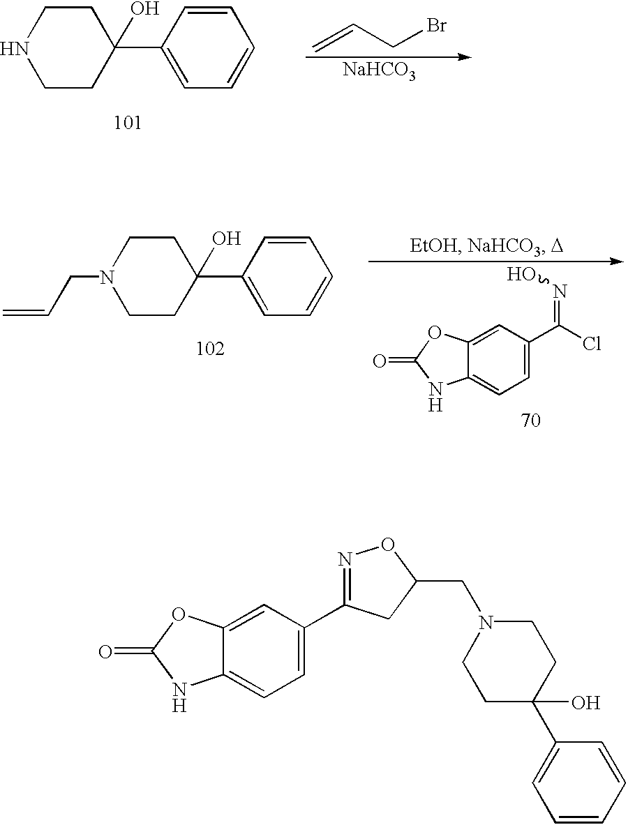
C1CC(C2=CC=CC=C2)(O)CCN1.[NaHCO3].C=CCBr.O=C1NC2=CC=C(C3=NOC(CN4CCC(C5=CC=CC=C5)(O)CC4)C3)C=C2O1.C1CC(C2=CC=CC=C2)(O)CCN1CC=C.O=C1NC2=CC=C(C(Cl)=NO)C=C2O1
